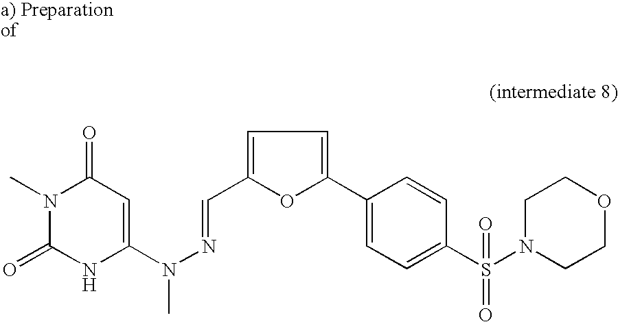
C1(=O)N(C)C(=O)NC(N(N=CC2=CC=C(C3=CC=C(S(N4CCOCC4)(=O)=O)C=C3)O2)C)=C1
